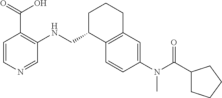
C1=CN=CC(NCC2C3=C(CCC2)C=C(N(C(C2CCCC2)=O)C)C=C3)=C1C(=O)O
